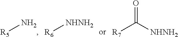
[R5]N.[R7]C([NHNH2])=O.[R6][NHNH2]
